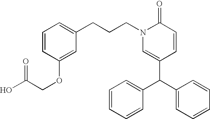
C1(CCCN2C(=O)C=CC(C(C3=CC=CC=C3)C3=CC=CC=C3)=C2)=CC=CC(OCC(O)=O)=C1
